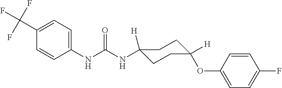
N(C(NC1=CC=C(C(F)(F)F)C=C1)=O)C1([H])CCC(OC2=CC=C(F)C=C2)([H])CC1
